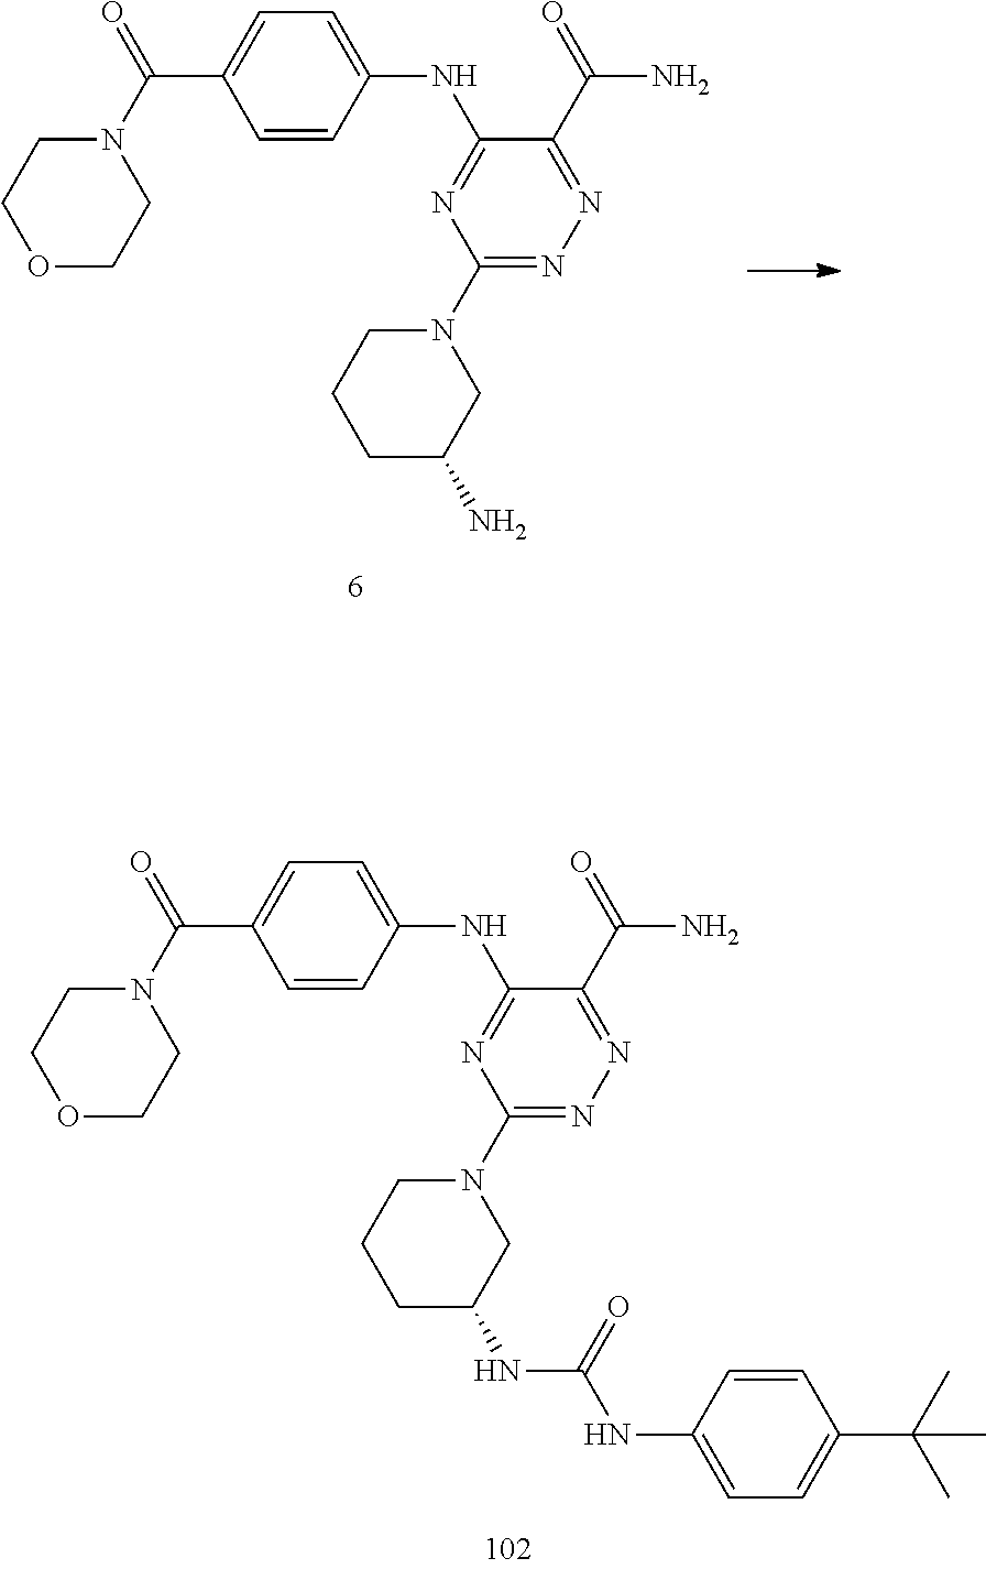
C1(N2CCCC(N)C2)=NN=C(C(=O)N)C(NC2=CC=C(C(N3CCOCC3)=O)C=C2)=N1.C1(N2CCCC(NC(NC3=CC=C(C(C)(C)C)C=C3)=O)C2)=NN=C(C(=O)N)C(NC2=CC=C(C(N3CCOCC3)=O)C=C2)=N1
